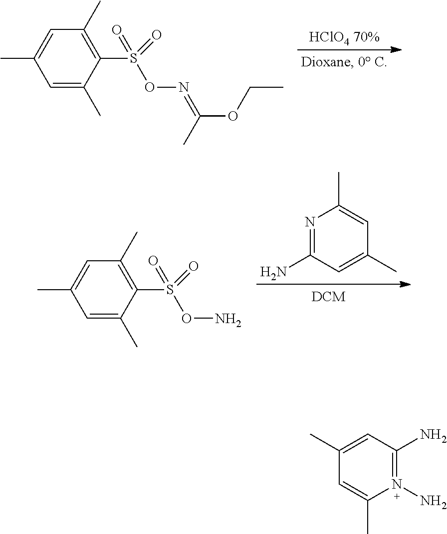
C1=C(C)C=C(C)C(S(ON=C(OCC)C)(=O)=O)=C1C.C1=C(C)C=C(C)C(S(ON)(=O)=O)=C1C.N1=C(N)C=C(C)C=C1C.C1(C)=CC(N)=N(N)C(C)=C1
